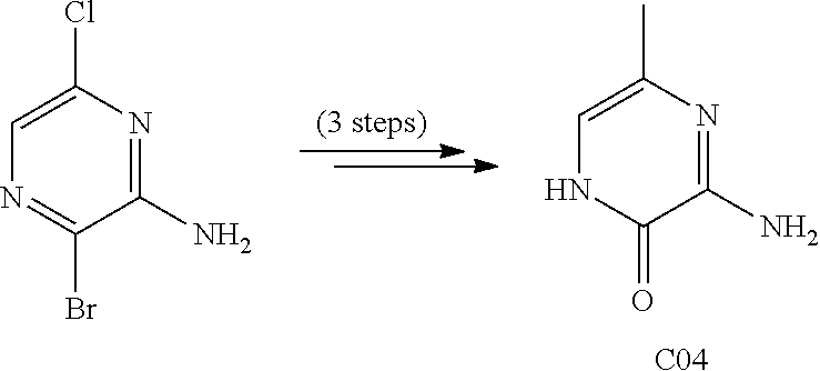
C1(N)=NC(Cl)=CN=C1Br.C1(N)=NC(C)=CNC1=O.[C04]
